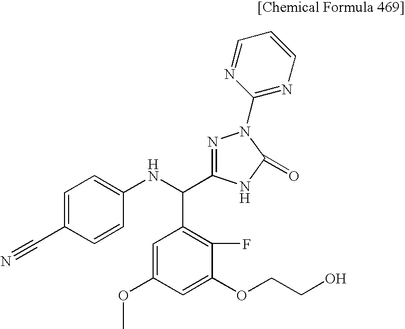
C1=C(C#N)C=CC(NC(C2=C(F)C(OCCO)=CC(OC)=C2)C2=NN(C3=NC=CC=N3)C(=O)N2)=C1
